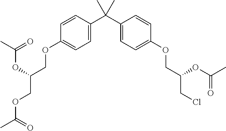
C1=C(C(C2=CC=C(OCC(CCl)OC(C)=O)C=C2)(C)C)C=CC(OCC(COC(C)=O)OC(C)=O)=C1
